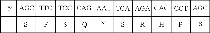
C1C2C34C1C1C35C36C1C1C37C38C1C1C39C3%10C1C1C3%11C3%12C1C1C3%13C(C1)CC%13C%12C%11C%10C9C8C7C6C5C4C2.[TTC].[TCC].[CCT].S.F.S.N.S.[H].P.S
